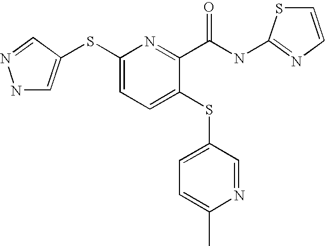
N1C=C(SC2=CC=C(SC3=CC=C(C)N=C3)C(C(NC3=NC=CS3)=O)=N2)C=N1
